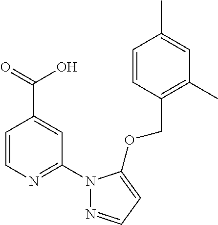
C1=CN=C(N2N=CC=C2OCC2=C(C)C=C(C)C=C2)C=C1C(=O)O
